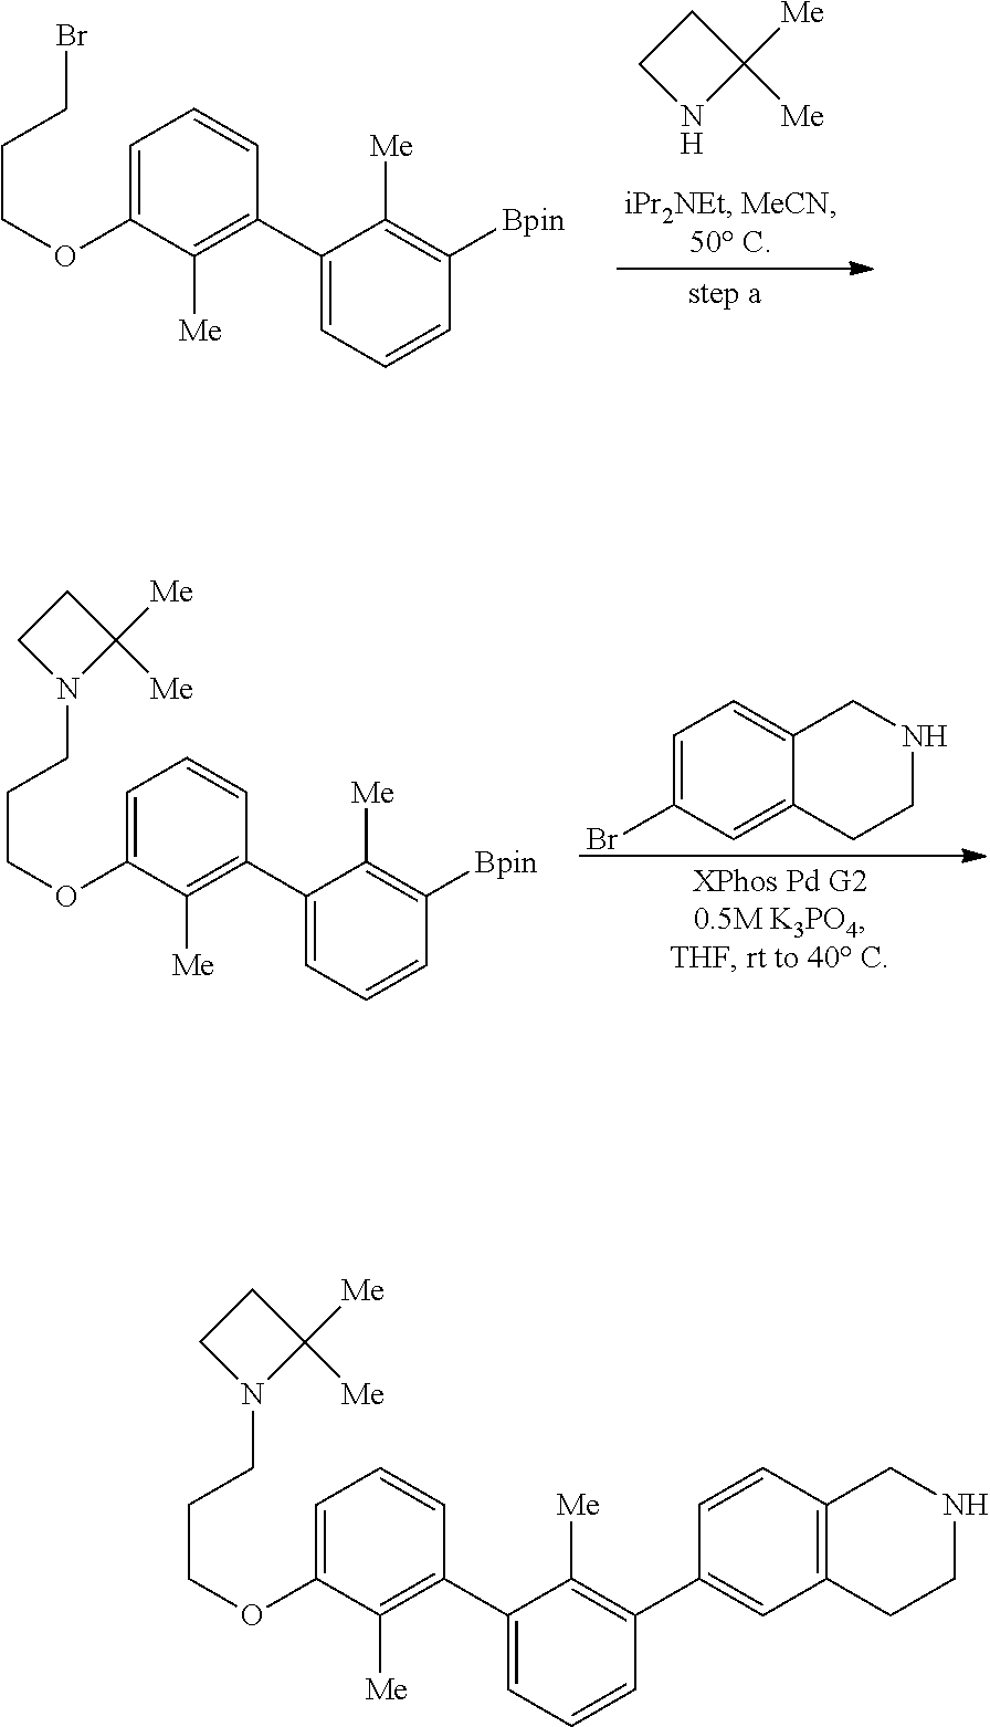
C1CNC1([Me])[Me].C1=C(OCCCBr)C([Me])=C(C2=CC=CC([Bpin])=C2[Me])C=C1.C1=C(OCCCN2CCC2([Me])[Me])C([Me])=C(C2=CC=CC([Bpin])=C2[Me])C=C1.C1=C(Br)C=C2C(=C1)CNCC2.C1=C(OCCCN2CCC2([Me])[Me])C([Me])=C(C2=CC=CC(C3=CC4=C(C=C3)CNCC4)=C2[Me])C=C1
